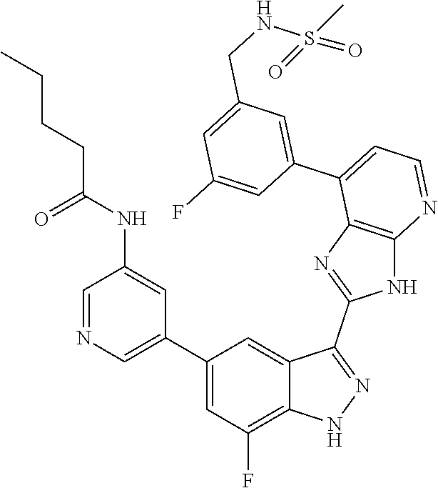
C1=NC=C(C2=CC(F)=C3C(=C2)C(C2=NC4=C(N2)N=CC=C4C2=CC(CNS(=O)(C)=O)=CC(F)=C2)=NN3)C=C1NC(CCCC)=O
